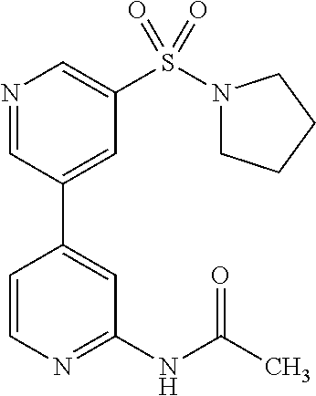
N1=CC(C2=CC(NC(C)=O)=NC=C2)=CC(S(N2CCCC2)(=O)=O)=C1
